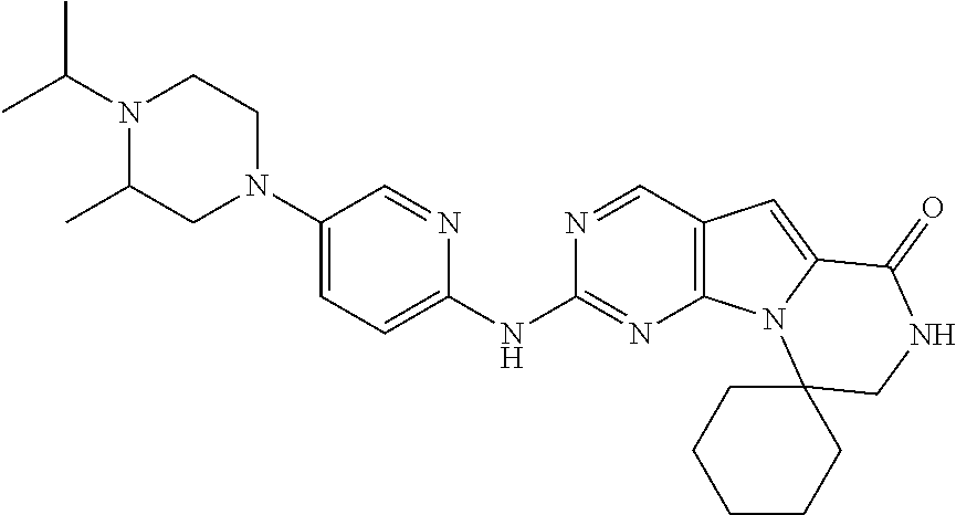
N1(C2=CC=C(NC3=NC4=C(C=N3)C=C3N4C4(CNC3=O)CCCCC4)N=C2)CCN(C(C)C)C(C)C1
